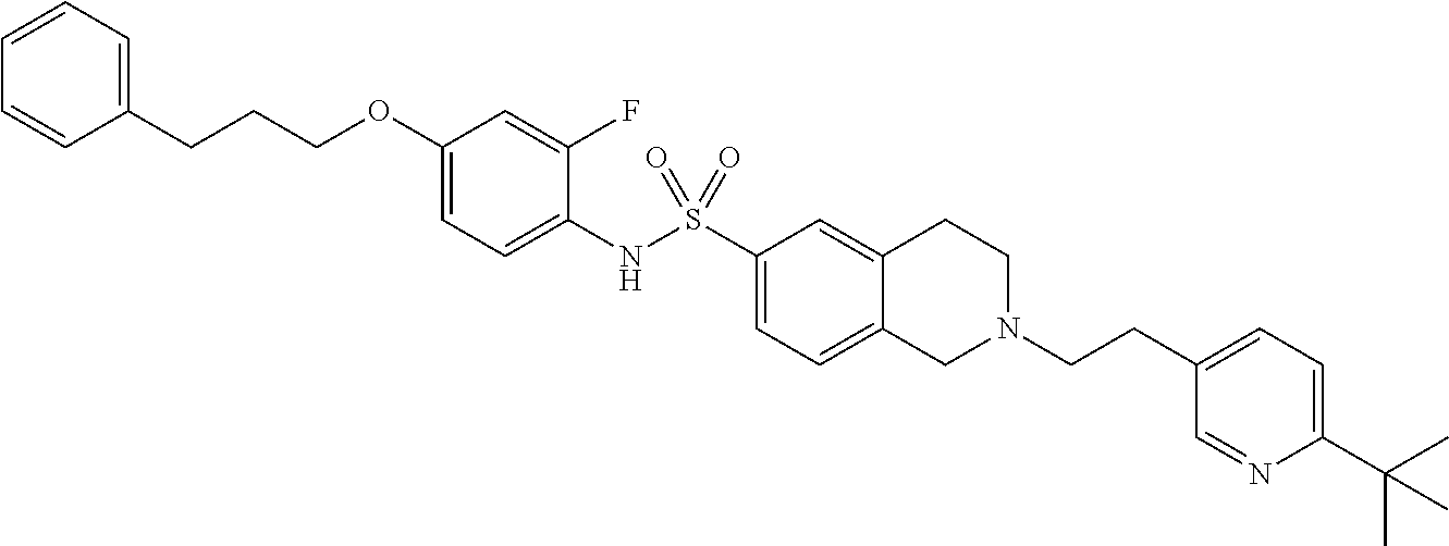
C1(OCCCC2=CC=CC=C2)=CC=C(NS(C2=CC=C3C(=C2)CCN(CCC2=CC=C(C(C)(C)C)N=C2)C3)(=O)=O)C(F)=C1
